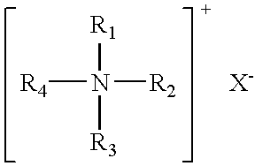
[R4]N([R2])([R1])[R3]
